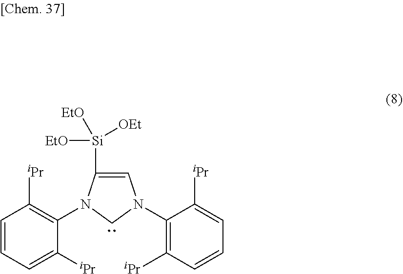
C1([Si]([OEt])([EtO])[EtO])=CN(C2=C([iPr])C=CC=C2[iPr])CN1C1=C([iPr])C=CC=C1[iPr]
